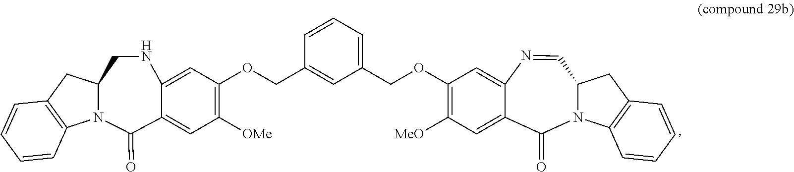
C1(=O)C2=CC([OMe])=C(OCC3=CC(COC4=C([MeO])C=C5C(=C4)N=CC4N(C5=O)C5=C(C4)C=CC=C5)=CC=C3)C=C2NCC2N1C1=C(C2)C=CC=C1
